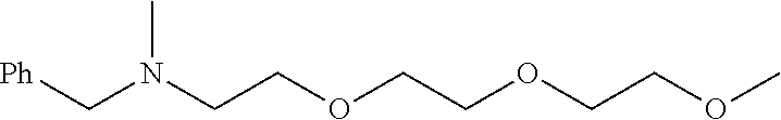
CN(CCOCCOCCOC)C[Ph]
